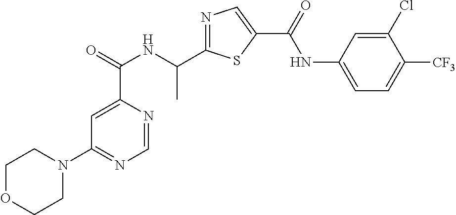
C1=NC(C(=O)NC(C2=NC=C(C(=O)NC3=CC=C([CF3])C(Cl)=C3)S2)C)=CC(N2CCOCC2)=N1
